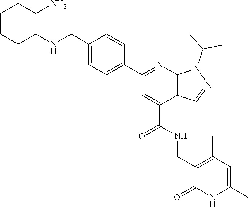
C1CCC(NCC2=CC=C(C3=NC4=C(C(C(NCC5=C(C)C=C(C)NC5=O)=O)=C3)C=NN4C(C)C)C=C2)C(N)C1
